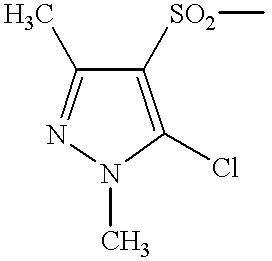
C1([SO2]C)=C(Cl)N(C)N=C1C
